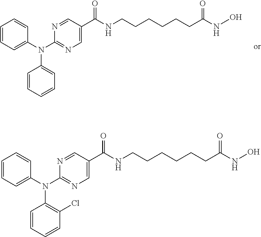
C1=C(C(NCCCCCCC(NO)=O)=O)C=NC(N(C2=CC=CC=C2)C2=CC=CC=C2)=N1.C1=C(C(NCCCCCCC(NO)=O)=O)C=NC(N(C2=CC=CC=C2)C2=C(Cl)C=CC=C2)=N1
